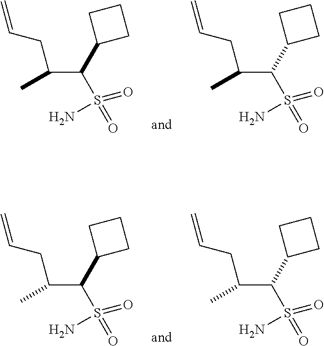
NS(=O)(C(C1CCC1)C(CC=C)C)=O.NS(=O)(C(C1CCC1)C(CC=C)C)=O.NS(=O)(C(C1CCC1)C(CC=C)C)=O.NS(=O)(C(C1CCC1)C(CC=C)C)=O
